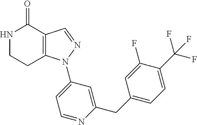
C12=C(C=NN1C1=CC=NC(CC3=CC=C(C(F)(F)F)C(F)=C3)=C1)C(=O)NCC2
